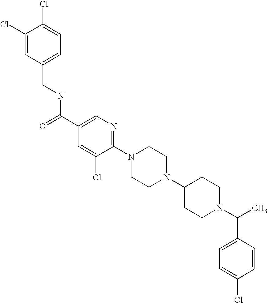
C(N1CCC(N2CCN(C3=NC=C(C(=O)NCC4=CC=C(Cl)C(Cl)=C4)C=C3Cl)CC2)CC1)(C1=CC=C(Cl)C=C1)C
